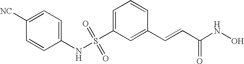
S(C1=CC=CC(C=CC(NO)=O)=C1)(NC1=CC=C([NC])C=C1)(=O)=O
